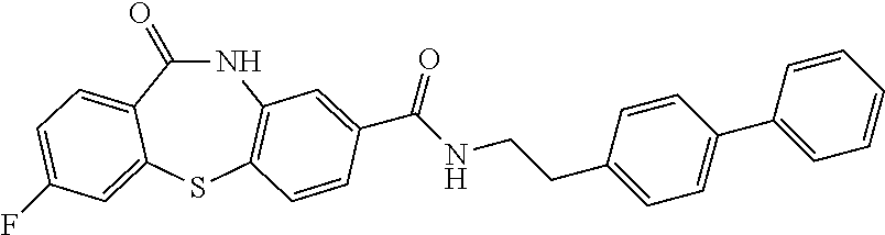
C1(=O)NC2=C(SC3=CC(F)=CC=C13)C=CC(C(NCCC1=CC=C(C3=CC=CC=C3)C=C1)=O)=C2
